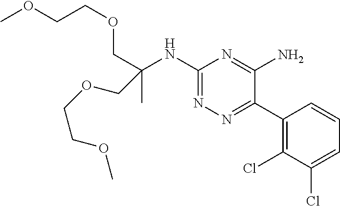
C1(C2=NN=C(NC(C)(COCCOC)COCCOC)N=C2N)=C(Cl)C(Cl)=CC=C1
